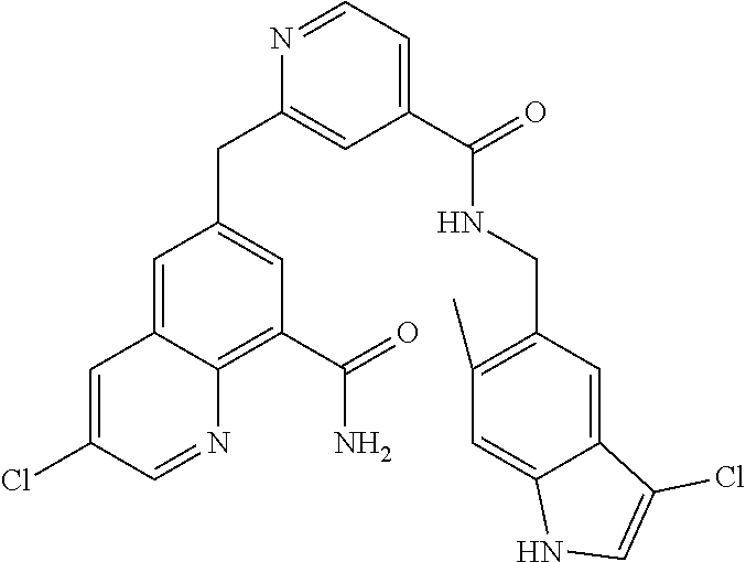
N1=CC=C(C(NCC2=C(C)C=C3C(=C2)C(Cl)=CN3)=O)C=C1CC1=CC(C(N)=O)=C2C(=C1)C=C(Cl)C=N2
